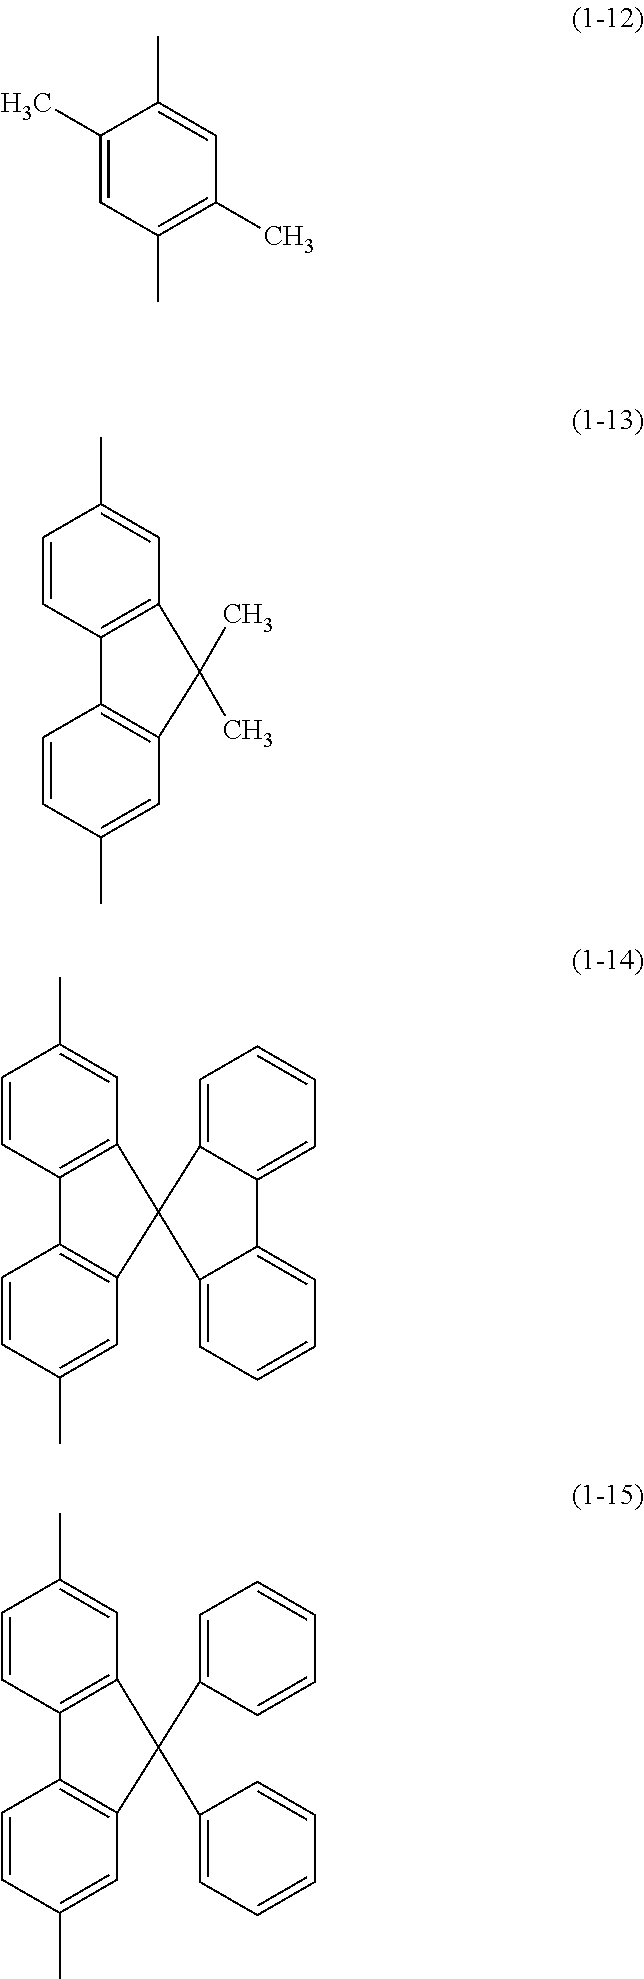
C1(C)=CC(C)=C(C)C=C1C.C1=CC2=C(C=C1C)C(C)(C)C1=C2C=CC(C)=C1.C1=CC2=C(C=C1C)C1(C3=C2C=CC(C)=C3)C2=CC=CC=C2C2=CC=CC=C21.C1=CC2=C(C=C1C)C(C1=CC=CC=C1)(C1=CC=CC=C1)C1=C2C=CC(C)=C1
